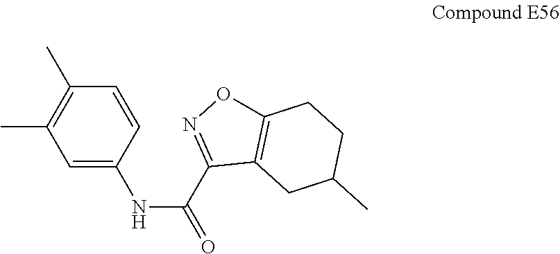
C1=C(NC(=O)C2=NOC3=C2CC(C)CC3)C=CC(C)=C1C
